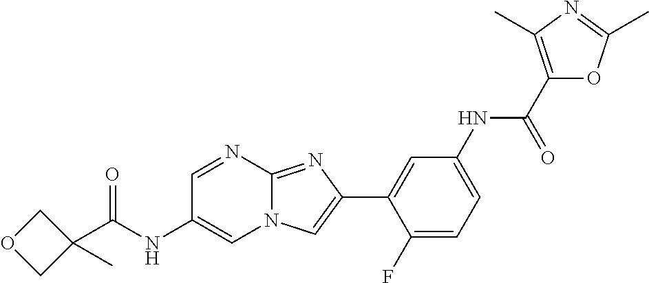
C1=NC2=NC(C3=CC(NC(C4=C(C)N=C(C)O4)=O)=CC=C3F)=CN2C=C1NC(=O)C1(C)COC1
